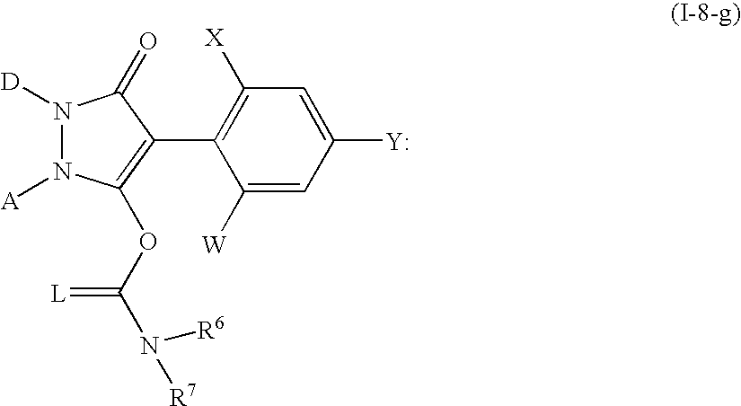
C1([W])=CC([Y])=CC([X])=C1C1=C(OC(N([R7])[R6])=[L])N([A])N([D])C1=O
